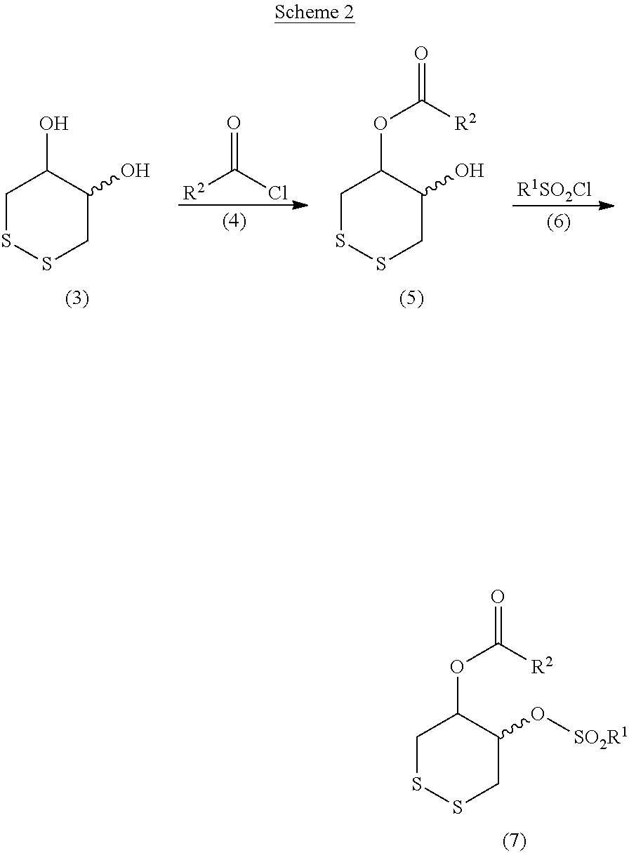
C1SSCC(O[SO2R1])C1OC([R2])=O.C1SSCC(O)C1O.[R2]C(Cl)=O.C1SSCC(O)C1OC([R2])=O.[R1SO2Cl]
